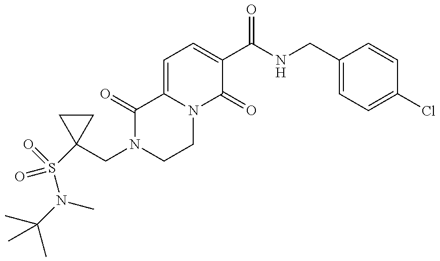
C1(CN2CCN3C(=CC=C(C(NCC4=CC=C(Cl)C=C4)=O)C3=O)C2=O)(S(=O)(N(C(C)(C)C)C)=O)CC1
